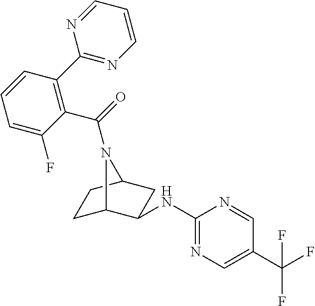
C1C2C(NC3=NC=C(C(F)(F)F)C=N3)CC(C1)N2C(=O)C1=C(C2=NC=CC=N2)C=CC=C1F
